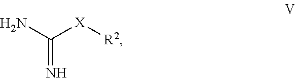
NC([X][R2])=N
